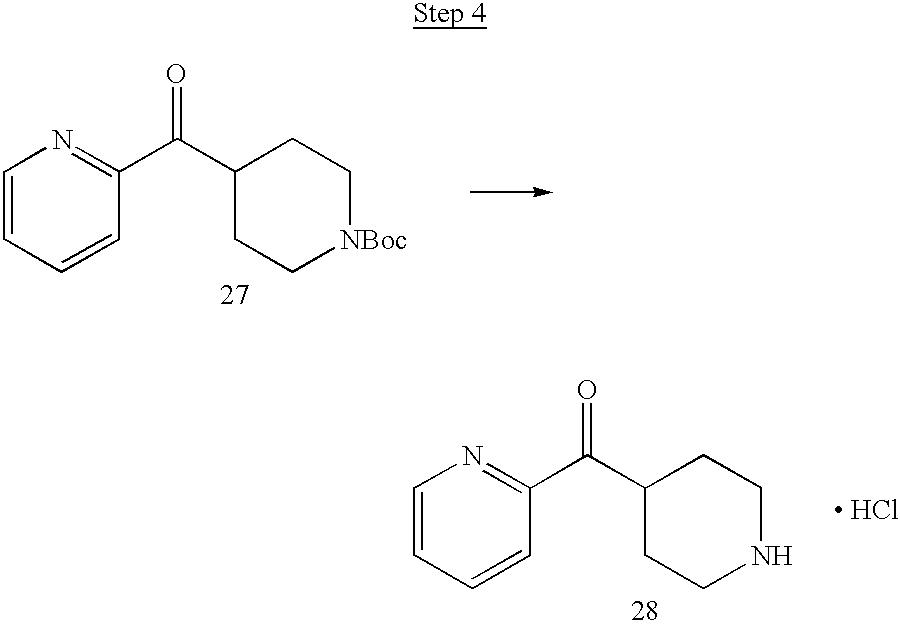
C1(C(C2=NC=CC=C2)=O)CC[NBoc]CC1.[ HCl].C1(C(C2=NC=CC=C2)=O)CCNCC1
